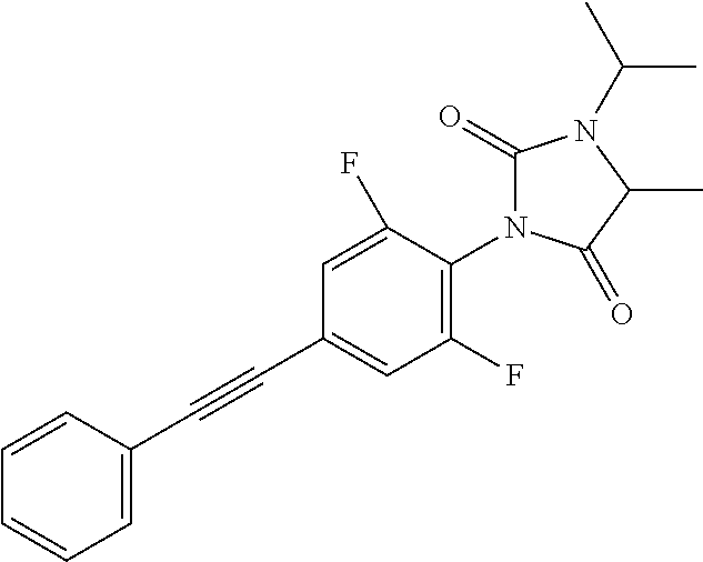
C1(C#CC2=CC=CC=C2)=CC(F)=C(N2C(=O)N(C(C)C)C(C)C2=O)C(F)=C1
